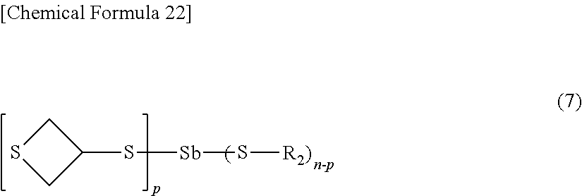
C1SCC1S[Sb]S[R2)]
